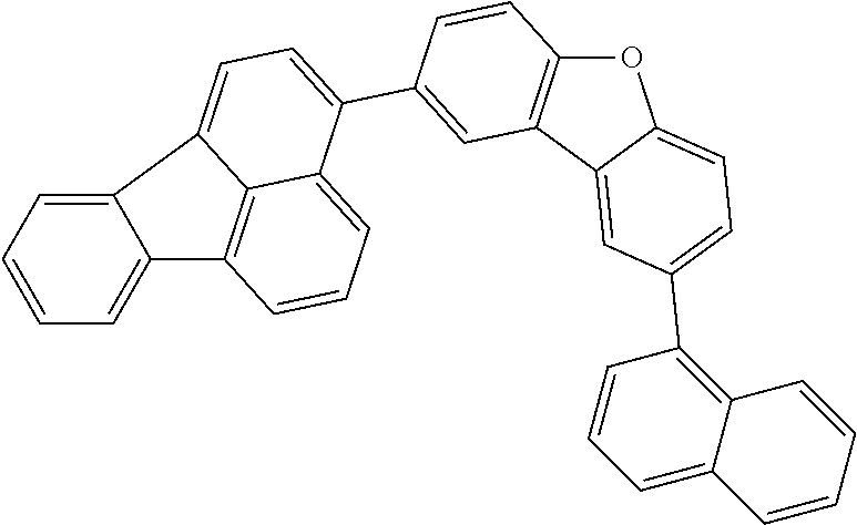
C12=CC=CC=C1C1=C3C(=CC=C1)C(C1=CC4=C(C=C1)OC1=CC=C(C5=C6C(=CC=C5)C=CC=C6)C=C41)=CC=C23
